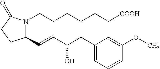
C1(C=CC(CC2=CC=CC(OC)=C2)O)N(CCCCCC[COOH])C(=O)CC1
